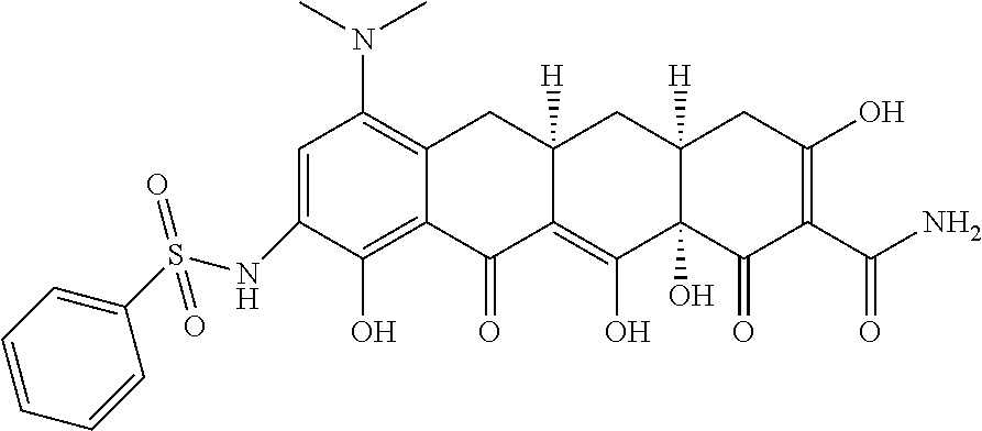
C1=C([N H]S(C2=CC=CC=C2)(=O)=O)C(O)=C2C(=C1N(C)C)CC1([H])C(=C(O)C3(O)C([H])(C1)CC(O)=C(C(N)=O)C3=O)C2=O
